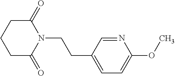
C1C(=O)N(CCC2=CC=C(OC)N=C2)C(=O)CC1
